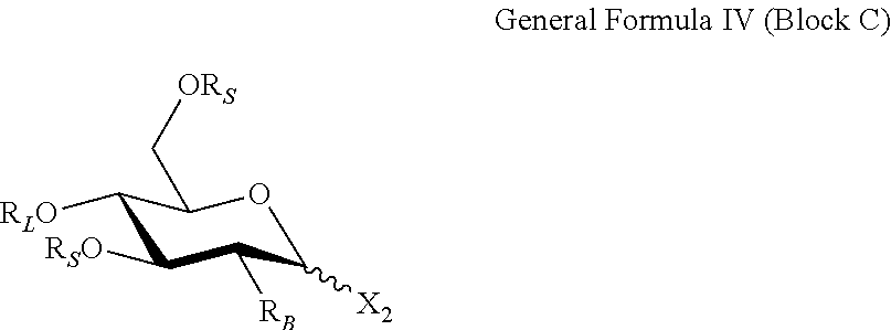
C1([RLO])C([RSO])C([RB])C([X2])OC1C[ORS]
